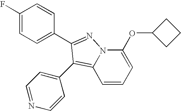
C1(F)=CC=C(C2=NN3C(OC4CCC4)=CC=CC3=C2C2=CC=NC=C2)C=C1
